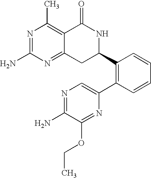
N1=C(N)N=C2C(=C1C)C(=O)NC(C1=C(C3=CN=C(N)C(OCC)=N3)C=CC=C1)C2
